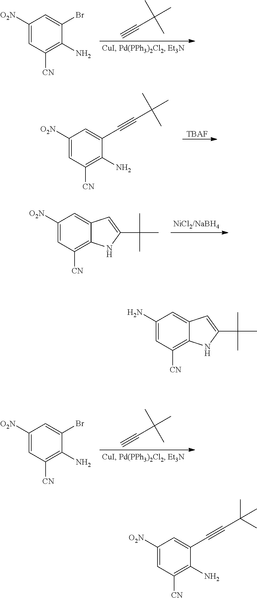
C1([O2N])=CC([CN])=C(N)C(Br)=C1.C#CC(C)(C)C.C1([O2N])=CC([CN])=C2C(=C1)C=C(C(C)(C)C)N2.C1([O2N])=CC([CN])=C(N)C(Br)=C1.C#CC(C)(C)C.C1([O2N])=CC([CN])=C(N)C(C#CC(C)(C)C)=C1.[TBAF].C1(N)=CC([CN])=C2C(=C1)C=C(C(C)(C)C)N2.C1([O2N])=CC([CN])=C(N)C(C#CC(C)(C)C)=C1
